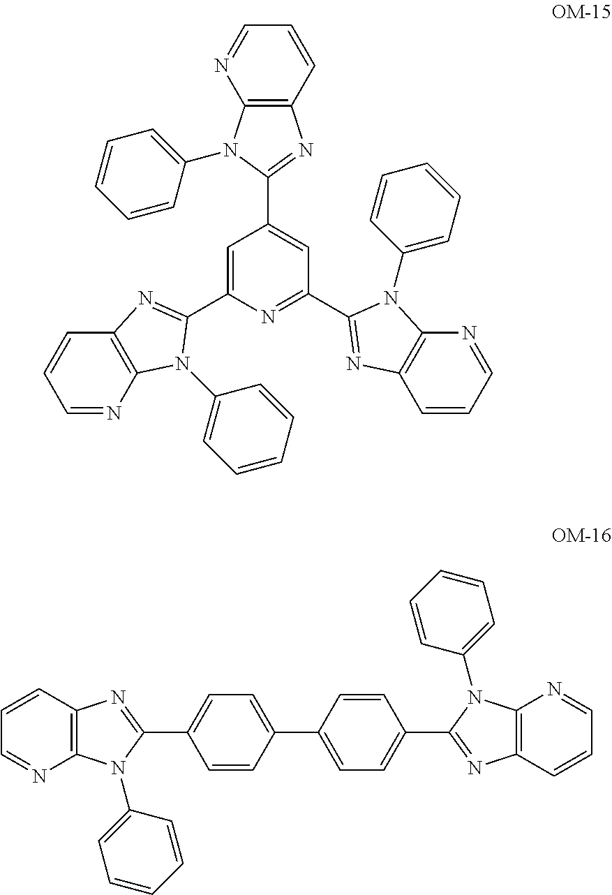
C1=C(C2=NC3=C(N=CC=C3)N2C2=CC=CC=C2)N=C(C2=NC3=C(N=CC=C3)N2C2=CC=CC=C2)C=C1C1=NC2=C(N1C1=CC=CC=C1)N=CC=C2.C12=C(C=CC=N1)N=C(C1=CC=C(C3=CC=C(C4=NC5=C(N4C4=CC=CC=C4)N=CC=C5)C=C3)C=C1)N2C1=CC=CC=C1
